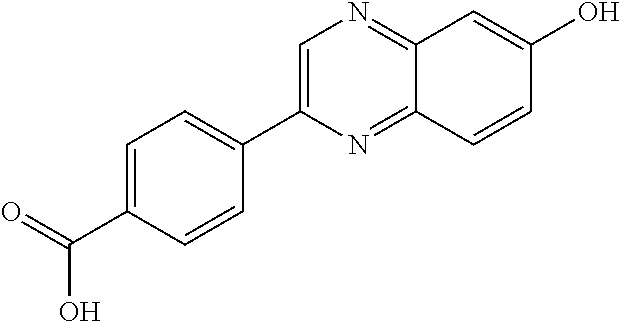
C1=C(C(=O)O)C=CC(C2=CN=C3C(=N2)C=CC(O)=C3)=C1
